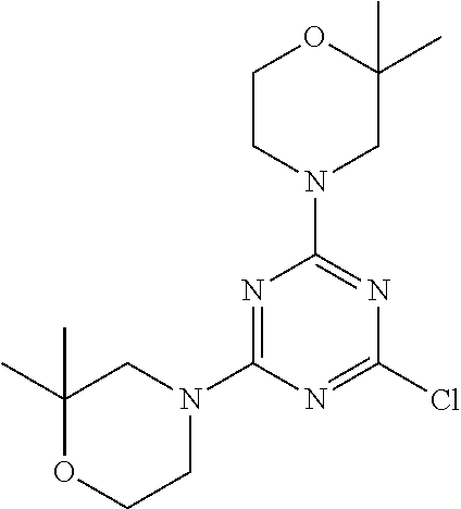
C1(C)(C)OCCN(C2=NC(N3CC(C)(C)OCC3)=NC(Cl)=N2)C1
